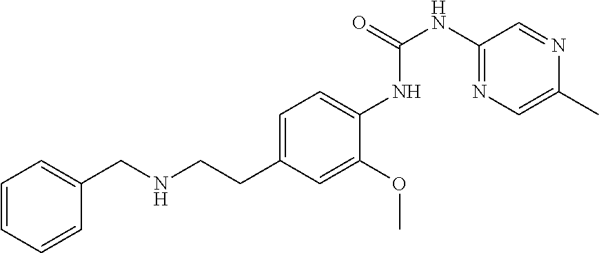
C1=CC=CC(CNCCC2=CC=C(NC(NC3=NC=C(C)N=C3)=O)C(OC)=C2)=C1
